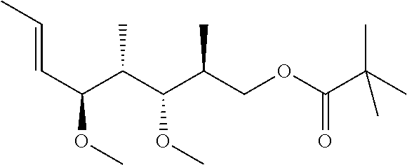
O(CC(C(C(C(C=CC)OC)C)OC)C)C(C(C)(C)C)=O
